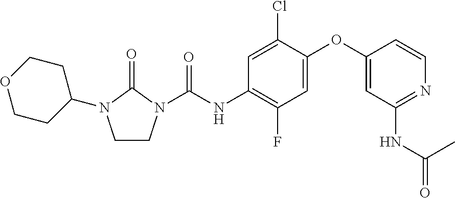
C1CN(C(NC2=C(F)C=C(OC3=CC(NC(=O)C)=NC=C3)C(Cl)=C2)=O)C(=O)N1C1CCOCC1
